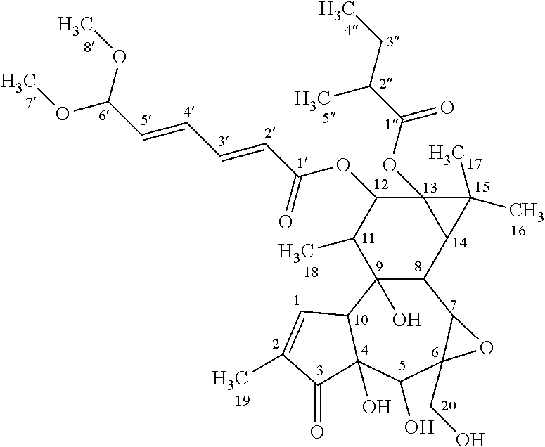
C12C(O)(C3C(O)(C(O)C4(CO)C1O4)C(=O)C(C)=C3)C(C)C(OC(C=CC=CC(OC)OC)=O)C1(OC(C(C)CC)=O)C2C1(C)C
